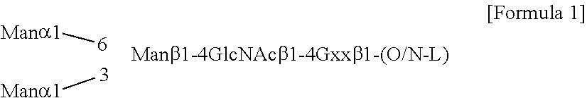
[Mana1][6].[Mana1][3]
